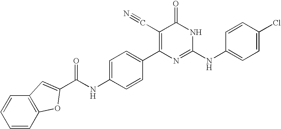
C1=CC(C2=C(C#N)C(=O)NC(NC3=CC=C(Cl)C=C3)=N2)=CC=C1NC(=O)C1=CC2=C(C=CC=C2)O1
